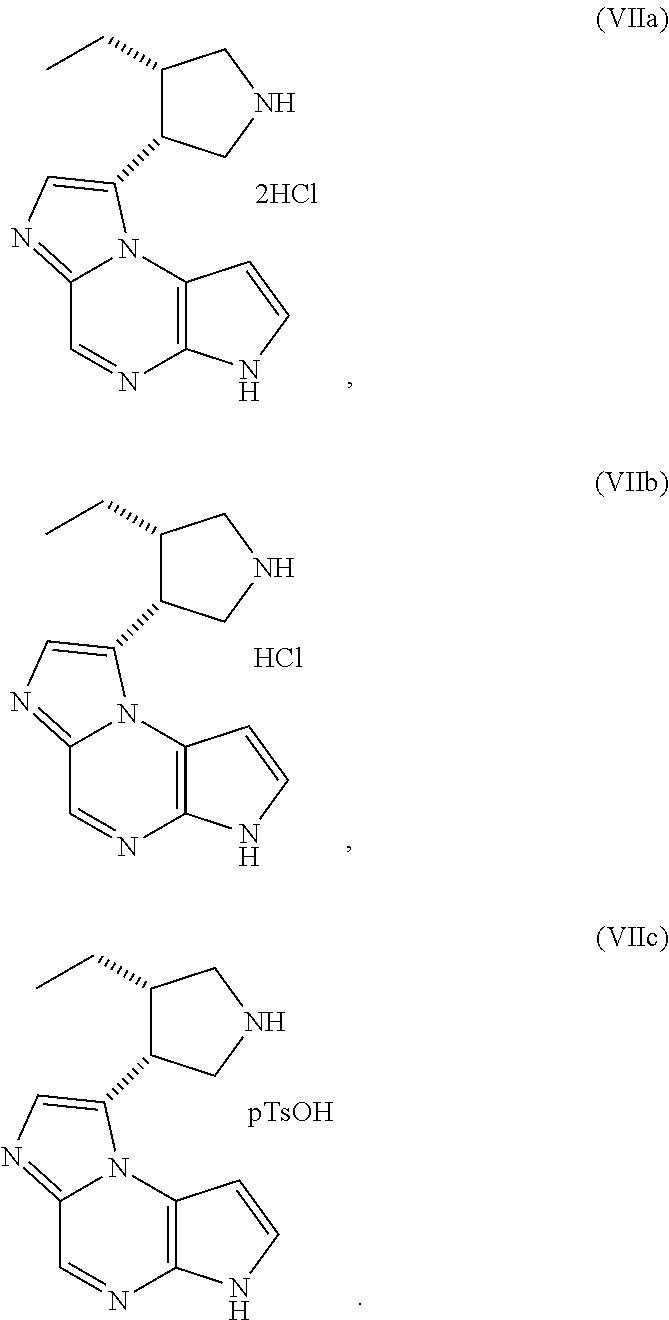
C12=NC=C(C3C(CC)CNC3)N1C1=C(N=C2)NC=C1.C12=NC=C(C3C(CC)CNC3)N1C1=C(N=C2)NC=C1.Cl.C12=NC=C(C3C(CC)CNC3)N1C1=C(N=C2)NC=C1.[pTsOH]
